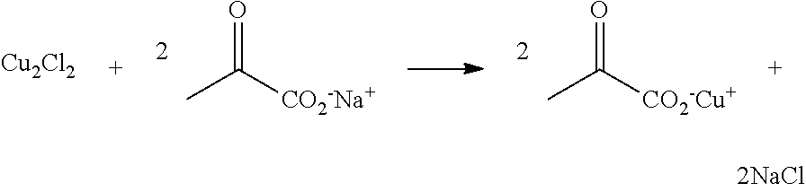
[Cu2Cl2].CC([CO2-Na+])=O.CC([CO2-Cu+])=O
